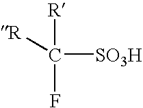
C(F)([R])([SO3H])[R]
